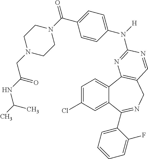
C1=C(Cl)C=C2C(=C1)C1=C(CN=C2C2=CC=CC=C2F)C=NC(N(C2=CC=C(C(=O)N3CCN(CC(NC(C)C)=O)CC3)C=C2)[H])=N1
